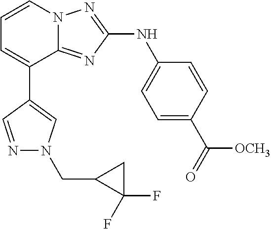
C1(C2=CC=CN3C2=NC(NC2=CC=C(C(=O)[OCH3])C=C2)=N3)=CN(CC2C(F)(F)C2)N=C1
